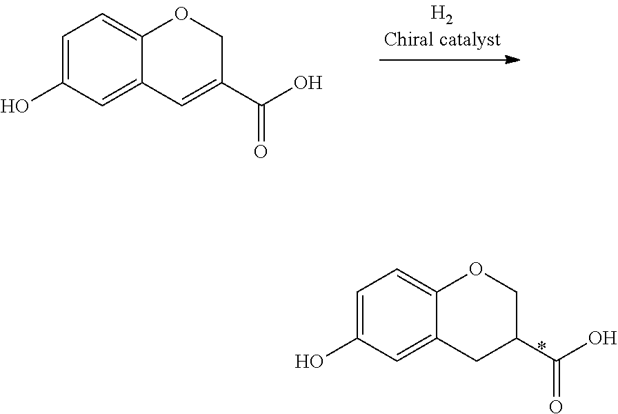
C1=C(O)C=C2C(=C1)OCC(C(O)=O)=C2.C1=C(O)C=C2C(=C1)OCC(C(O)=O)C2
